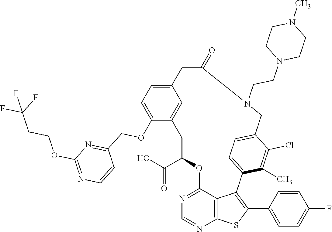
C1C(C(O)=O)OC2=NC=NC3=C2C(=C(C2=CC=C(F)C=C2)S3)C2=CC=C(C(Cl)=C2C)CN(CCN2CCN(C)CC2)C(=O)CC2=CC=C(OCC3=NC(OCCC(F)(F)F)=NC=C3)C1=C2
